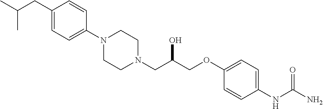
C1(CC(C)C)=CC=C(N2CCN(CC(COC3=CC=C(NC(N)=O)C=C3)O)CC2)C=C1
